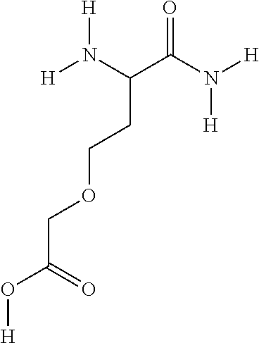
[H]N(C(C(N([H])[H])=O)CCOCC(O[H])=O)[H]
